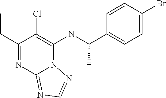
C1(CC)=NC2=NC=NN2C(NC(C2=CC=C(Br)C=C2)C)=C1Cl
